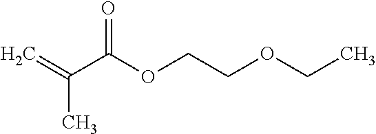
C=C(C(OCCOCC)=O)C
